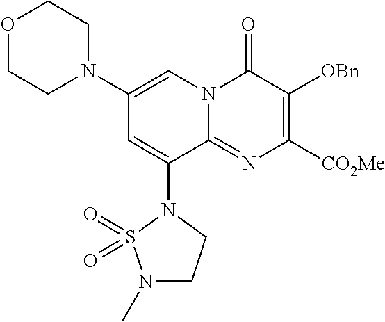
C1(N2CCOCC2)=CN2C(=NC([CO2Me])=C([OBn])C2=O)C(N2S(=O)(=O)N(C)CC2)=C1
